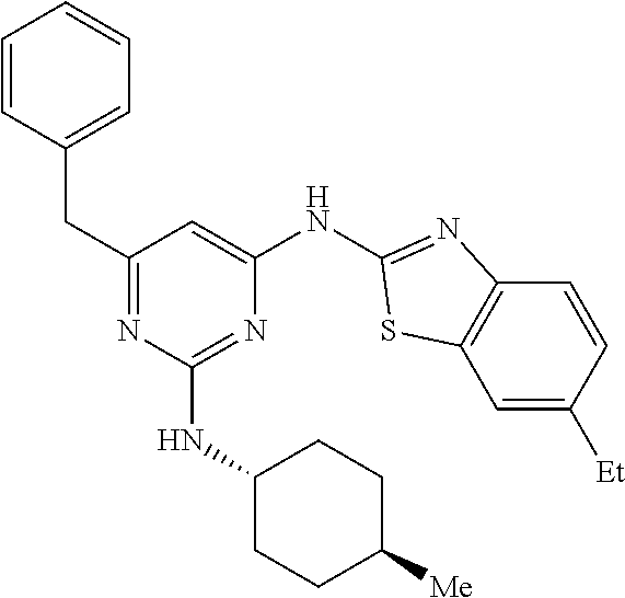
C1=CC=CC=C1CC1=NC(NC2CCC([Me])CC2)=NC(NC2=NC3=C(C=C([Et])C=C3)S2)=C1
